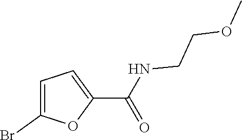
C1=C(Br)OC(C(NCCOC)=O)=C1
